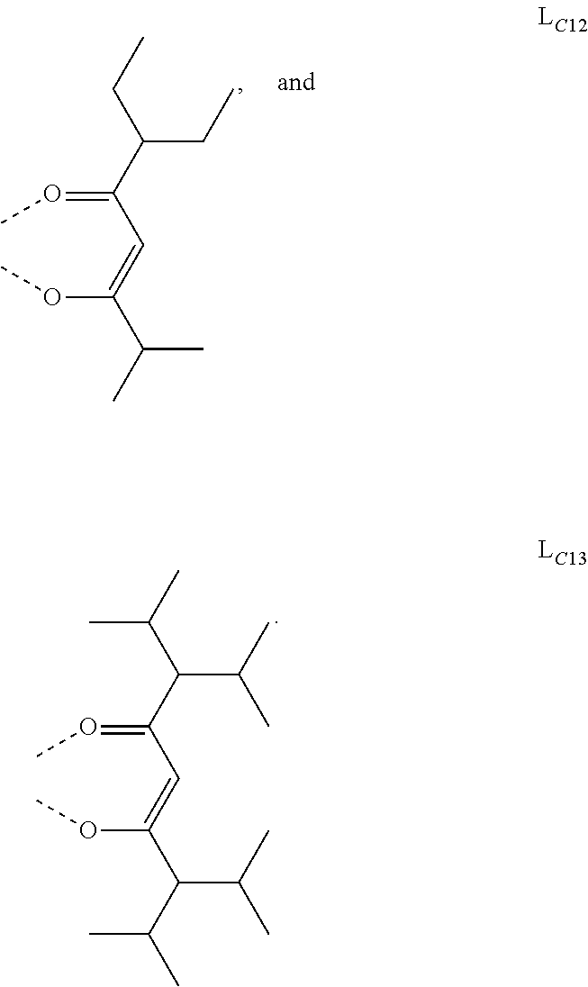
C(=OC)(C=C(OC)C(C(C)C)C(C)C)C(C(C)C)C(C)C.C(=OC)(C=C(OC)C(C)C)C(CC)CC
